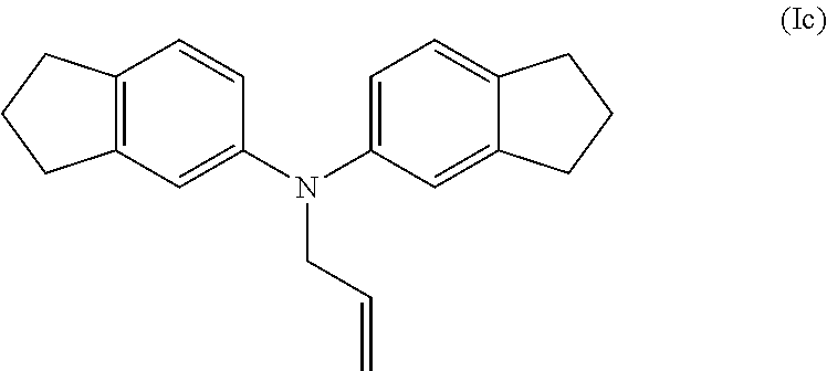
C12=C(C=C(N(C3=CC=C4C(=C3)CCC4)CC=C)C=C1)CCC2
